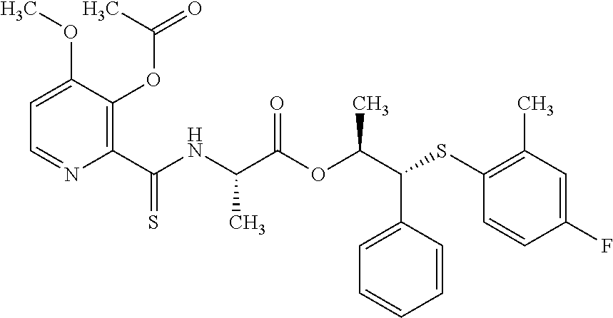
C1=C(C(C(OC(C(NC(C2=C(OC(=O)C)C(OC)=CC=N2)=S)C)=O)C)SC2=C(C)C=C(F)C=C2)C=CC=C1
